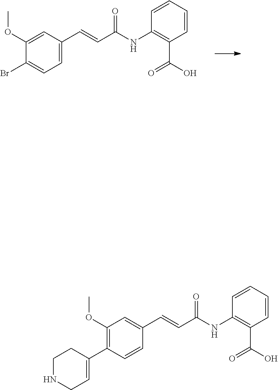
C1(OC)=CC(C=CC(NC2=C(C(O)=O)C=CC=C2)=O)=CC=C1Br.C1(OC)=C(C2=CCNCC2)C=CC(C=CC(NC2=C(C(O)=O)C=CC=C2)=O)=C1
